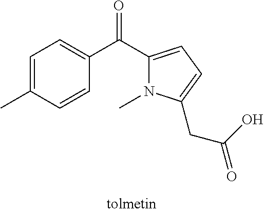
C1(C(C2=CC=C(C)C=C2)=O)=CC=C(CC(=O)O)N1C
